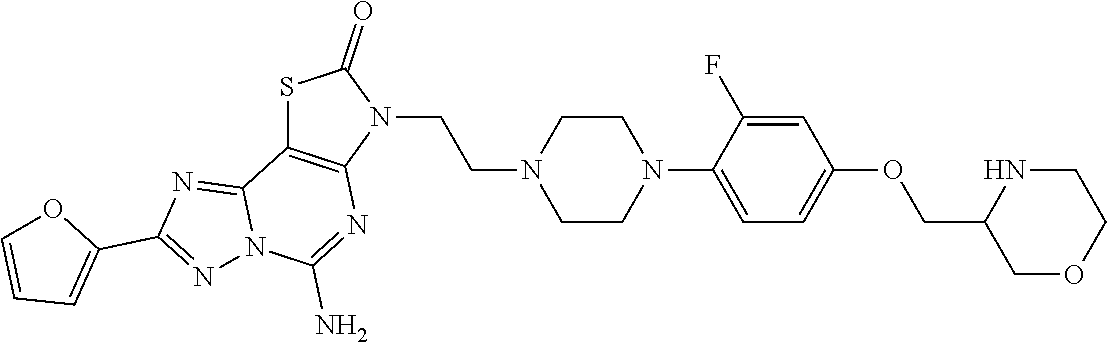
C1CN(C2=CC=C(OCC3COCCN3)C=C2F)CCN1CCN1C(=O)SC2=C1N=C(N)N1C2=NC(C2=CC=CO2)=N1
